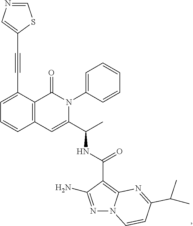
C1(C#CC2=CC=CC3=C2C(=O)N(C2=CC=CC=C2)C(C(C)NC(C2=C4N(N=C2N)C=CC(C(C)C)=N4)=O)=C3)=CN=CS1
